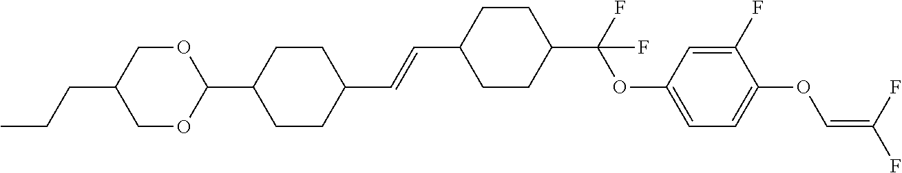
C1OC(C2CCC(C=CC3CCC(C(F)(OC4=CC=C(OC=C(F)F)C(F)=C4)F)CC3)CC2)OCC1CCC
